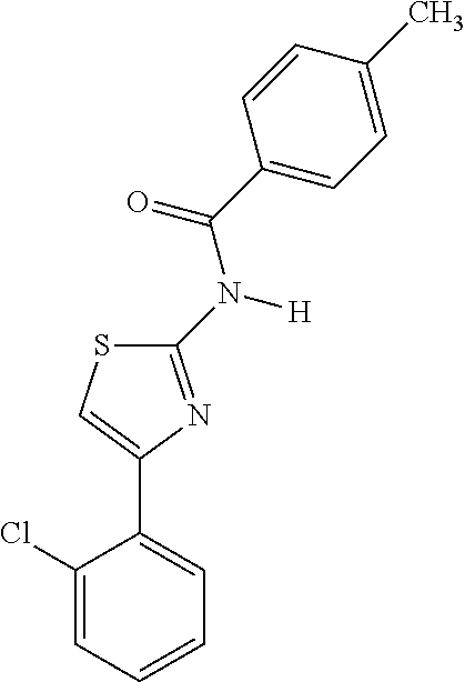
C1(Cl)=CC=CC=C1C1=CSC(N(C(C2=CC=C(C)C=C2)=O)[H])=N1
